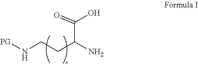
C(=O)(C(CCN[PG])N)O
